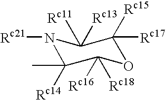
C1([Rc17])([Rc15])OC([Rc16])([Rc18])C(C)([Rc14])N([Rc21])C1([Rc11])[Rc13]
